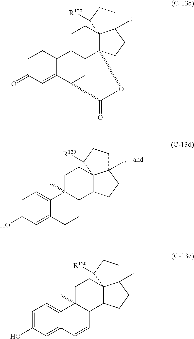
C1C(=O)C=C2C(C1)C1=CCC34C5(C1CC2C(=O)O5)CCC3(C)CCC4[R120].C1=C(O)C=C2C(=C1)C1(C)C(C=C2)C2C3(CC1)C(C)(CC2)CCC3[R120].C1=C(O)C=C2C(=C1)C1(C)C(CC2)C2C3(CC1)C(C)(CC2)CCC3[R120]
